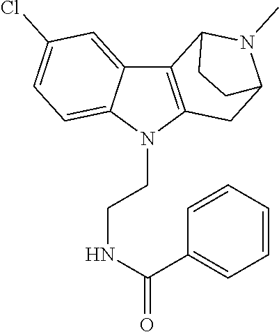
C12=CC(Cl)=CC=C1N(CCNC(=O)C1=CC=CC=C1)C1=C2C2N(C)C(C1)CC2
